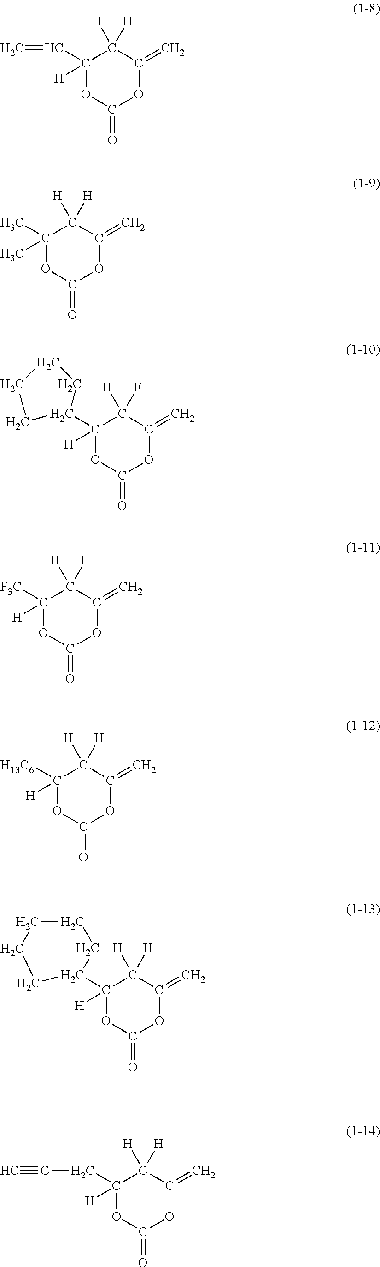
C1(C=C)([H])OC(=O)OC(=C)C1([H])[H].C1(C)(C)OC(=O)OC(=C)C1([H])[H].C1(C2CCCC2)([H])OC(=O)OC(=C)C1([H])F.C1([F3C])([H])OC(=O)OC(=C)C1([H])[H].C1([H13C6])([H])OC(=O)OC(=C)C1([H])[H].C1(C2CCCCC2)([H])OC(=O)OC(=C)C1([H])[H].C1(CC#C)([H])OC(=O)OC(=C)C1([H])[H]
